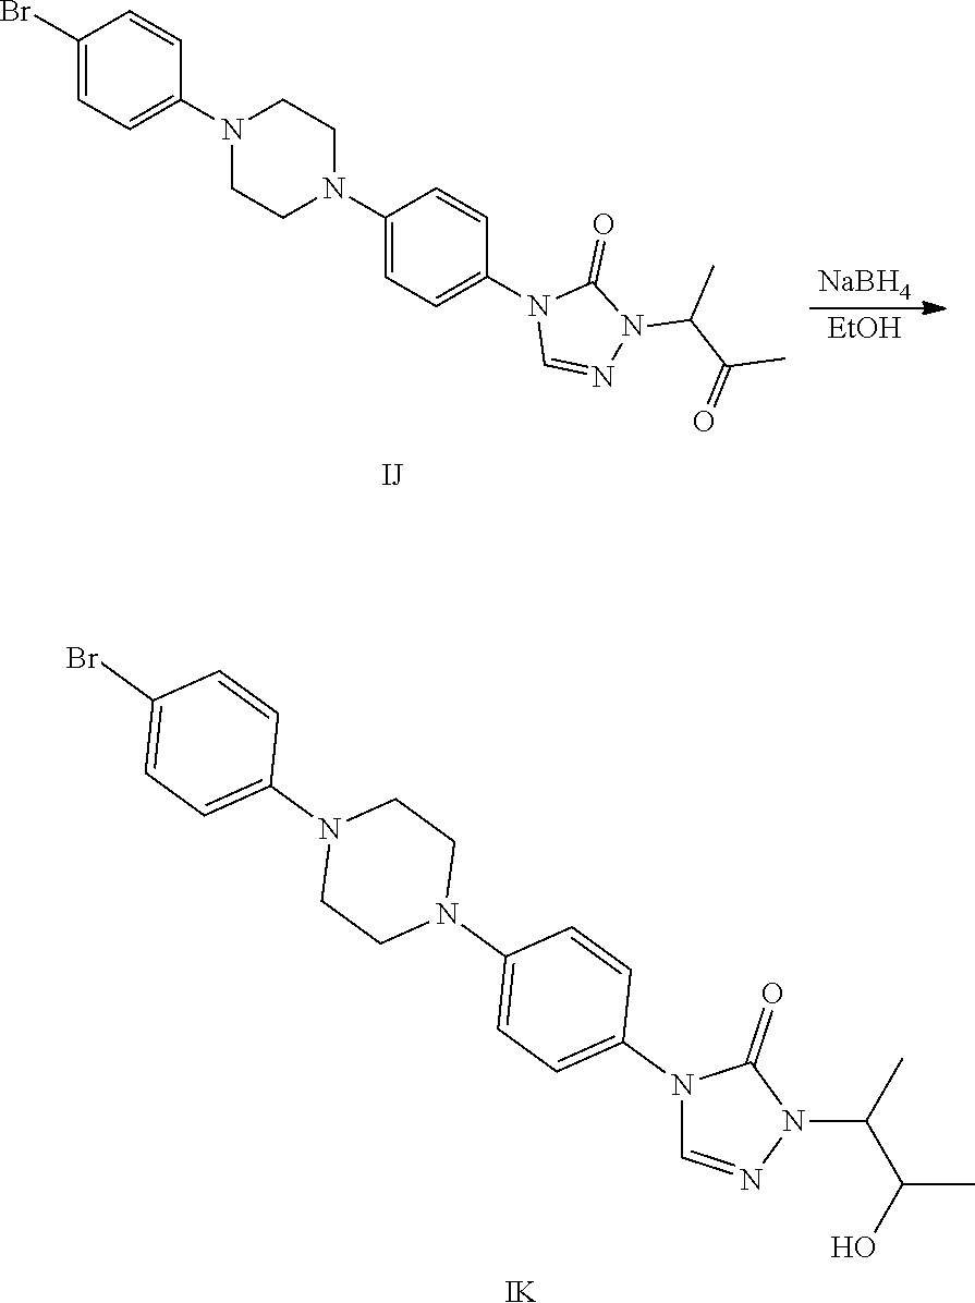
N1(C2=CC=C(N3CCN(C4=CC=C(Br)C=C4)CC3)C=C2)C=NN(C(C)C(O)C)C1=O.[IK].C1(Br)=CC=C(N2CCN(C3=CC=C(N4C=NN(C(C(=O)C)C)C4=O)C=C3)CC2)C=C1.[NaBH4].[EtOH]
